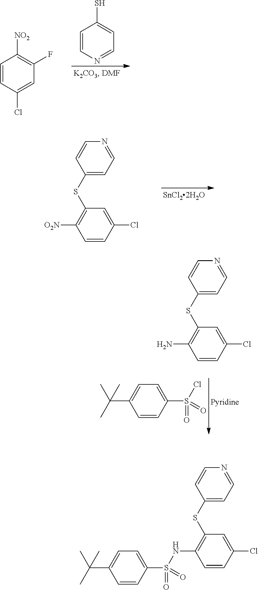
C1=CC(Cl)=CC(F)=C1[NO2].C1=CN=CC=C1S.C1(SC2=C([O2N])C=CC(Cl)=C2)=CC=NC=C1.C1(SC2=C(N)C=CC(Cl)=C2)=CC=NC=C1.C1=CC(S(Cl)(=O)=O)=CC=C1C(C)(C)C.C1(SC2=C(NS(C3=CC=C(C(C)(C)C)C=C3)(=O)=O)C=CC(Cl)=C2)=CC=NC=C1
